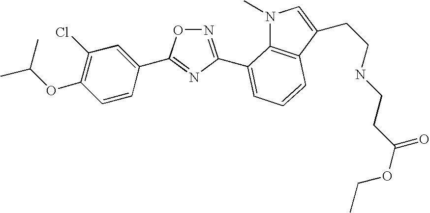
N1(C)C2=C(C=CC=C2C2=NOC(C3=CC(Cl)=C(OC(C)C)C=C3)=N2)C(CCNCCC(OCC)=O)=C1
